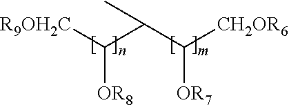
[R9OH2C]C(C(C([CH2OR6])[OR7])C)[OR8]
